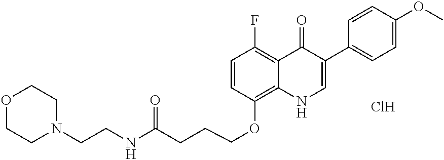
C(OC1=C2C(=C(F)C=C1)C(=O)C(C1=CC=C(OC)C=C1)=CN2)CCC(NCCN1CCOCC1)=O.Cl
